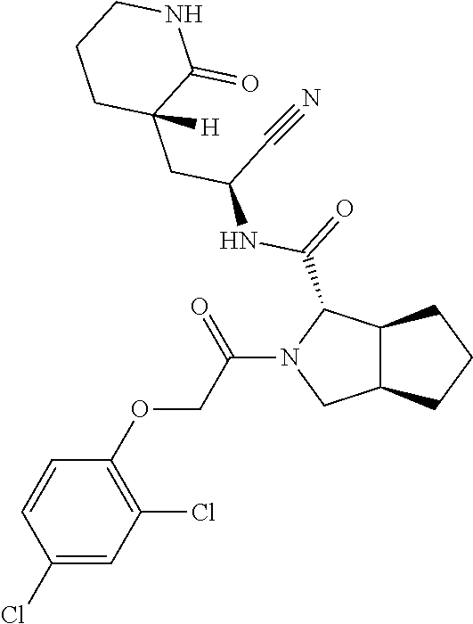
C12C(C(C(=O)NC(C#N)CC3([H])C(=O)NCCC3)N(C(COC3=C(Cl)C=C(Cl)C=C3)=O)C1)CCC2
